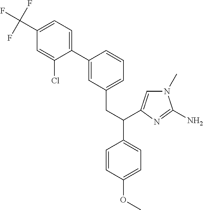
C1(C(F)(F)F)=CC=C(C2=CC(CC(C3=CC=C(OC)C=C3)C3=CN(C)C(N)=N3)=CC=C2)C(Cl)=C1
